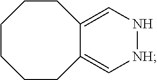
C1CCCC2=C[NH]NC=C2CC1
